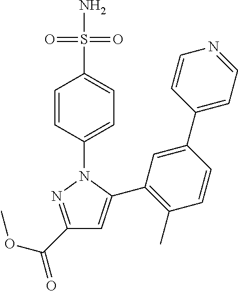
C1(C(OC)=O)=NN(C2=CC=C(S(N)(=O)=O)C=C2)C(C2=C(C)C=CC(C3=CC=NC=C3)=C2)=C1
